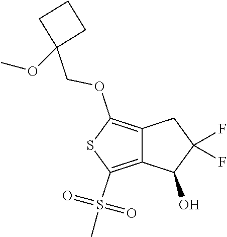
C12=C(OCC3(OC)CCC3)SC(S(C)(=O)=O)=C1C(O)C(F)(F)C2
